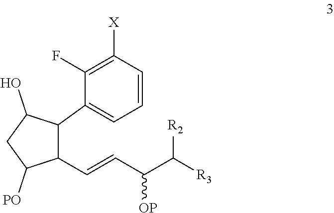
[R2]C(C(C=CC1C(C2=CC=CC([X])=C2F)C(O)CC1[PO])[OP])[R3]
